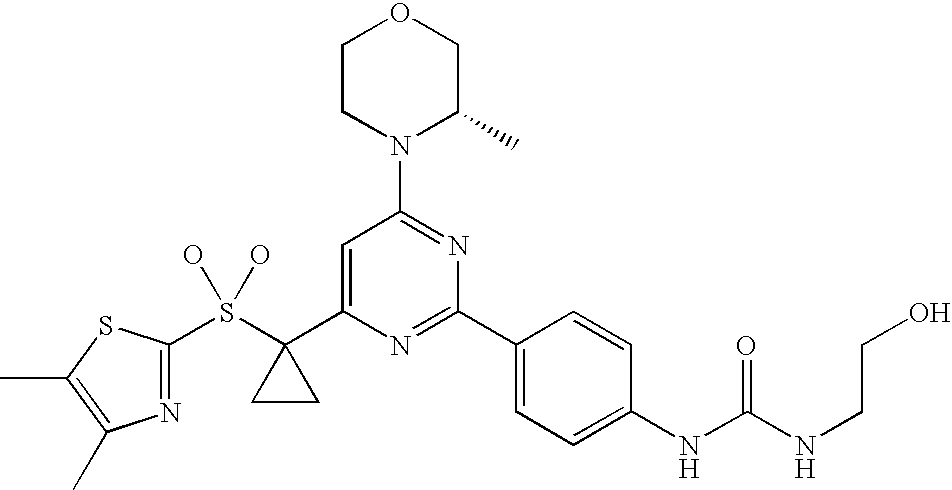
C1CN(C2=NC(C3=CC=C(NC(NCCO)=O)C=C3)=NC(C3(S(O)(O)C4=NC(C)=C(C)S4)CC3)=C2)C(C)CO1
